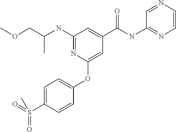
C(C)(COC)NC1=NC(OC2=CC=C(S(=O)(=O)C)C=C2)=CC(C(NC2=NC=CN=C2)=O)=C1
